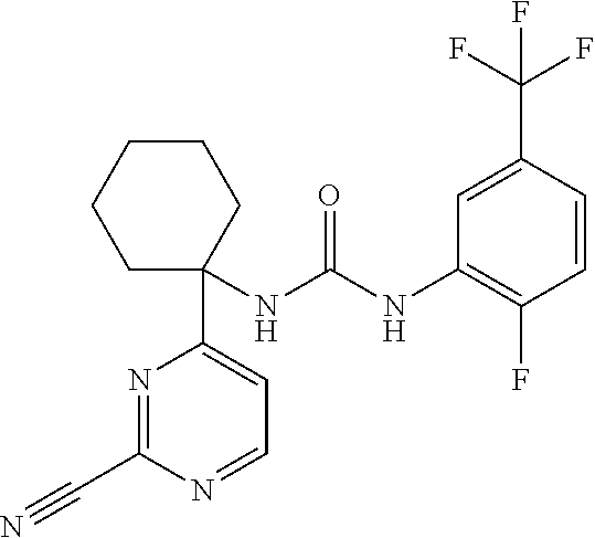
C1=C(C(F)(F)F)C=CC(F)=C1NC(NC1(C2=CC=NC(C#N)=N2)CCCCC1)=O
